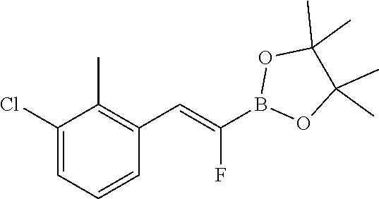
C1(Cl)=CC=CC(C=C(B2OC(C)(C)C(C)(C)O2)F)=C1C
